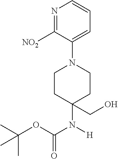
[NO2]C1=NC=CC=C1N1CCC(N(C(=O)OC(C)(C)C)[H])(CO)CC1
